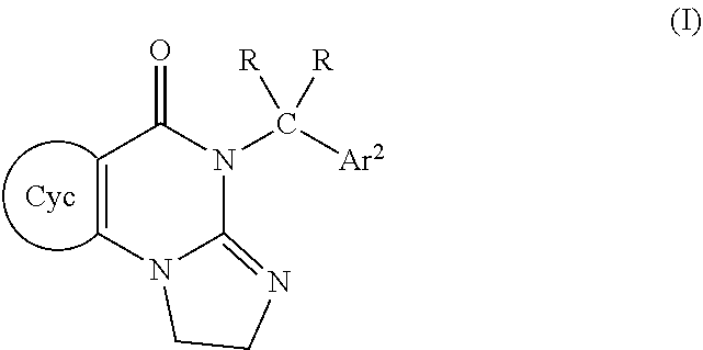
C(N1C2=NCCN2C=CC1=O)([Ar2])([R])[R]
